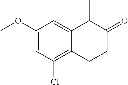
C1(OC)=CC(Cl)=C2C(=C1)C(C)C(=O)CC2
